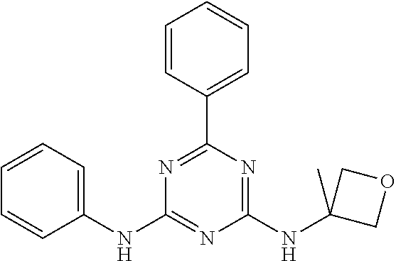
C1=CC=C(NC2=NC(NC3(C)COC3)=NC(C3=CC=CC=C3)=N2)C=C1
